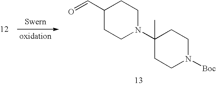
C1(C=O)CCN(C2(C)CCN([Boc])CC2)CC1
